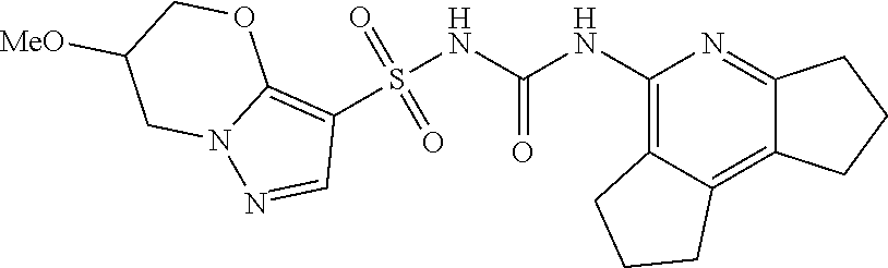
S(NC(NC1=C2C(=C3C(=N1)CCC3)CCC2)=O)(C1=C2N(N=C1)CC([MeO])CO2)(=O)=O
